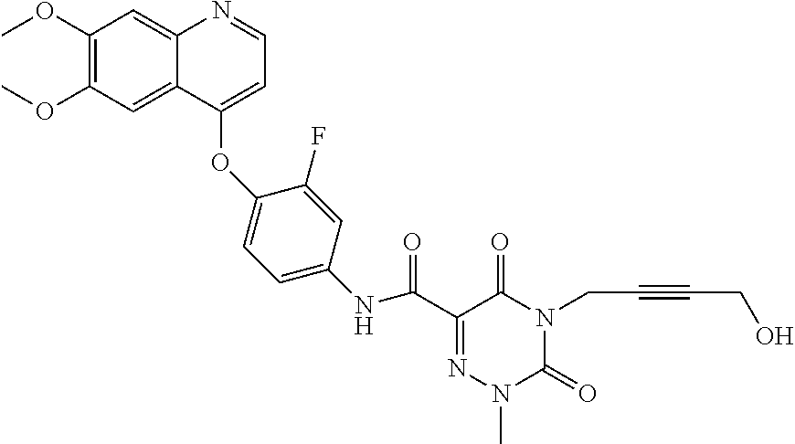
C1(OC)=C(OC)C=C2C(=C1)N=CC=C2OC1=CC=C(NC(C2=NN(C)C(=O)N(CC#CCO)C2=O)=O)C=C1F
